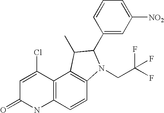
C1=C(Cl)C2=C(NC1=O)C=CC1=C2C(C)C(C2=CC([NO2])=CC=C2)N1CC(F)(F)F
